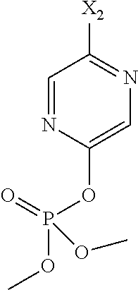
C1=C(OP(OC)(=O)OC)N=CC([X2])=N1
